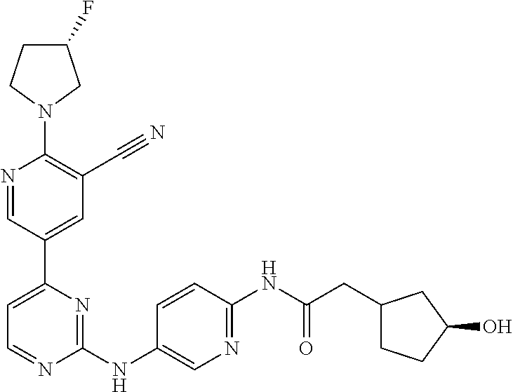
C1(F)CCN(C2=C(C#N)C=C(C3=CC=NC(NC4=CN=C(NC(CC5CCC(O)C5)=O)C=C4)=N3)C=N2)C1
